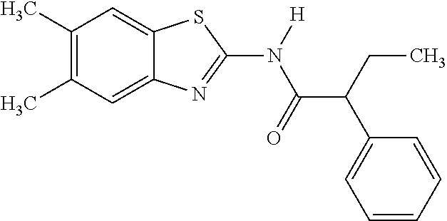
C1(C)=C(C)C=C2C(=C1)SC(N(C(C(C1=CC=CC=C1)CC)=O)[H])=N2
